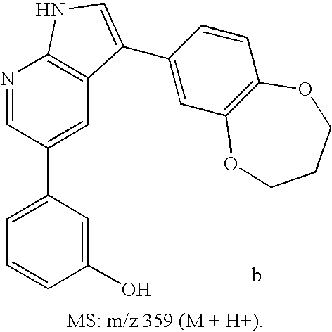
C1=C(C2=CC3=C(N=C2)NC=C3C2=CC3=C(C=C2)OCCCO3)C=C(O)C=C1
